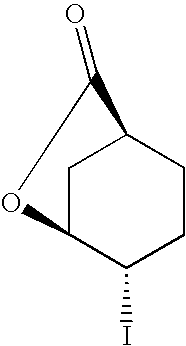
C1C2C(I)CCC1C(=O)O2
